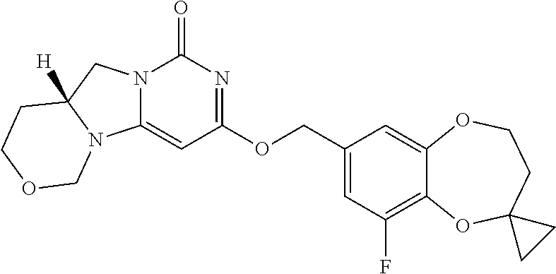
N12C(=CC(OCC3=CC(F)=C4C(=C3)OCCC3(O4)CC3)=NC1=O)N1C([H])(C2)CCOC1
